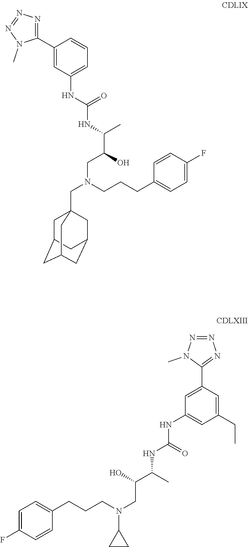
N(CC(C(C)NC(=O)NC1=CC(CC)=CC(C2=NN=NN2C)=C1)O)(CCCC1=CC=C(F)C=C1)C1CC1.C1(C2=NN=NN2C)=CC(NC(NC(C(O)CN(CC23CC4CC(CC(C2)C4)C3)CCCC2=CC=C(F)C=C2)C)=O)=CC=C1
